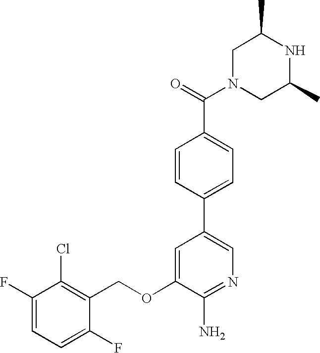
C1(F)=CC=C(F)C(COC2=CC(C3=CC=C(C(=O)N4CC(C)NC(C)C4)C=C3)=CN=C2N)=C1Cl
